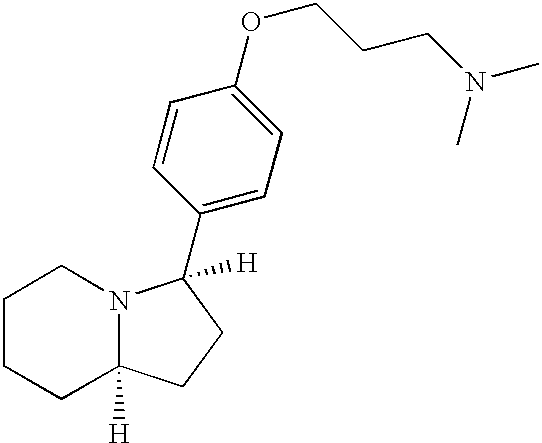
C1(C2([H])N3C([H])(CCCC3)CC2)=CC=C(OCCCN(C)C)C=C1
